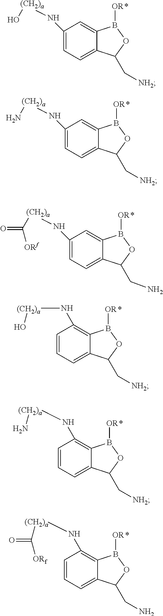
C1=C(N[(CH2)a]O)C=C2C(=C1)C(C[NH2])OB2[OR].C1=C(N[(CH2)a]C(=O)[ORf])C=C2C(=C1)C(CN)OB2[OR].C1=C(N[(CH2)a]N)C=C2C(=C1)C(C[NH2])OB2[OR].C1=CC=C2C(=C1N[(CH2)a]O)B([OR])OC2C[NH2].C1=CC=C2C(=C1N[(CH2)a]N)B([OR])OC2C[NH2].C1=CC=C2C(=C1N[(CH2)a]C(=O)[ORf])B([OR])OC2CN
